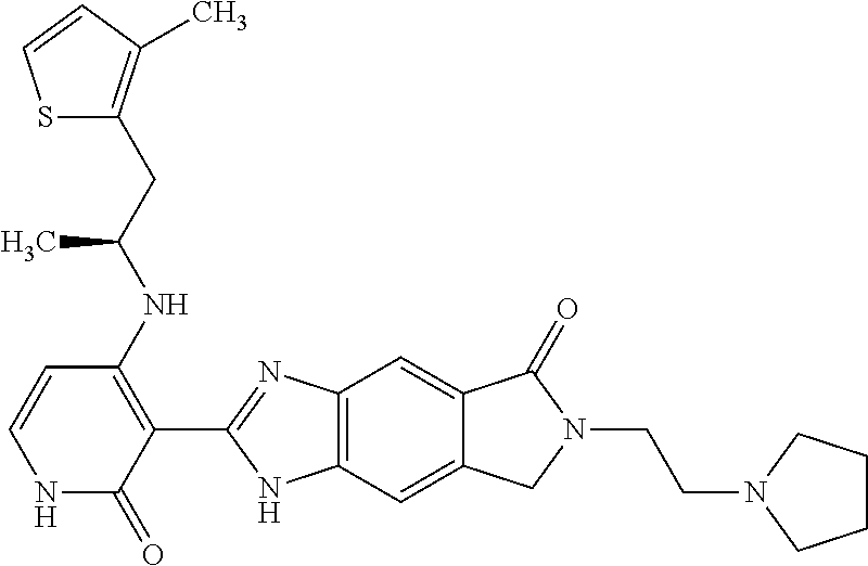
C1=CC(NC(CC2=C(C)C=CS2)C)=C(C2=NC3=C(N2)C=C2C(=C3)C(=O)N(CCN3CCCC3)C2)C(=O)N1
